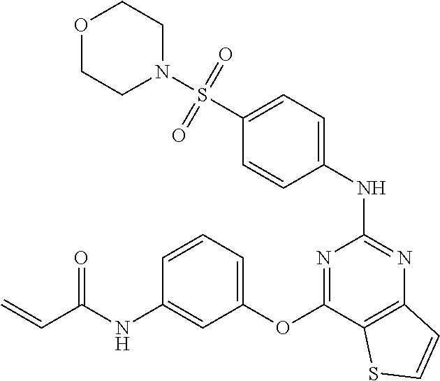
S(C1=CC=C(NC2=NC3=C(C(OC4=CC=CC(NC(C=C)=O)=C4)=N2)SC=C3)C=C1)(N1CCOCC1)(=O)=O
